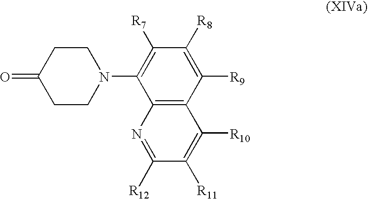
C1([R8])=C([R9])C2=C(C(N3CCC(=O)CC3)=C1[R7])N=C([R12])C([R11])=C2[R10]
